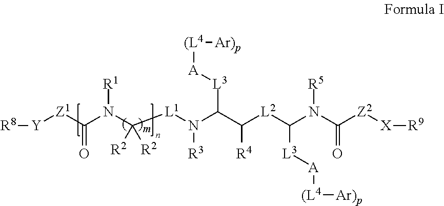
[R8][Y][Z1]C(N(C([L1]N(C(C([L2]C(N(C([Z2][X][R9])=O)[R5])[L3][A][(L4][Ar)p])[R4])[L3][A][(L4][Ar)p])[R3])([R2])[R2])[R1])=O
